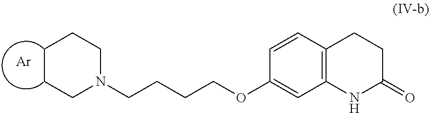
C1(=O)CCC2=C(N1)C=C(OCCCCN1CCCCC1)C=C2.[Ar]
